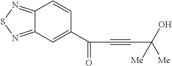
C12=NSN=C1C=C(C(=O)C#CC([Me])([Me])O)C=C2
